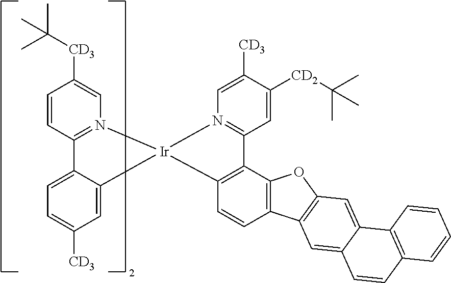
C1=CC2=N(C=C1[CD3]C(C)(C)C)[Ir]1(C3=CC([CD3])=CC=C23)N2=C(C=C([CD2]C(C)(C)C)C([CD3])=C2)C2=C1C=CC1=C2OC2=C1C=C1C(=C2)C2=C(C=C1)C=CC=C2
